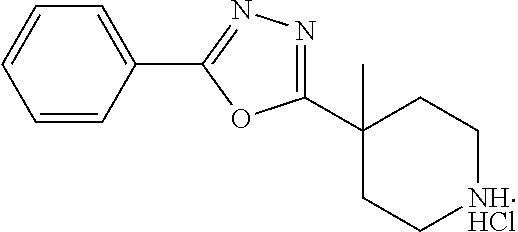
C1(C2(C)CC[NHHCl]CC2)=NN=C(C2=CC=CC=C2)O1
